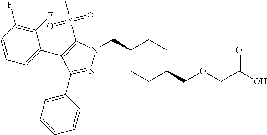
C1(CN2N=C(C3=CC=CC=C3)C(C3=CC=CC(F)=C3F)=C2S(C)(=O)=O)CCC(COCC(O)=O)CC1
